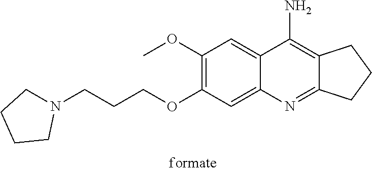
C(OC1=C(OC)C=C2C(=C1)N=C1C(=C2N)CCC1)CCN1CCCC1
